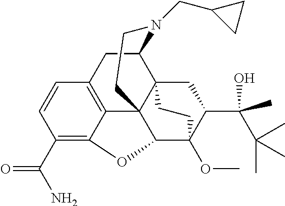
C1=CC(C(N)=O)=C2C3=C1CC1C45C3(C(C(OC)(C(C(C(C)(C)C)(O)C)C4)CC5)O2)CCN1CC1CC1
